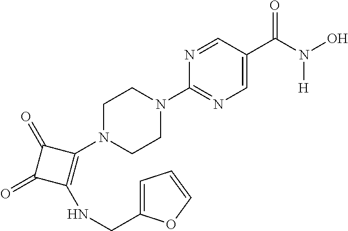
C1(N2CCN(C3=NC=C(C(N(O)[H])=O)C=N3)CC2)=C(NCC2=CC=CO2)C(=O)C1=O
